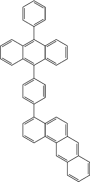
C1=CC2=C(C3=CC=CC=C3)C3=CC=CC=C3C(C3=CC=C(C4=CC=CC5=C6C(=CC=C45)C=C4C(=C6)C=CC=C4)C=C3)=C2C=C1
